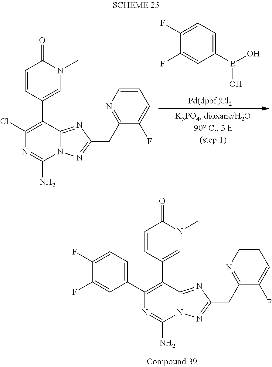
C1(B(O)O)=CC=C(F)C(F)=C1.C1(CC2=NN3C(=N2)C(C2=CN(C)C(=O)C=C2)=C(Cl)N=C3N)=NC=CC=C1F.C1(CC2=NN3C(=N2)C(C2=CN(C)C(=O)C=C2)=C(C2=CC=C(F)C(F)=C2)N=C3N)=NC=CC=C1F
